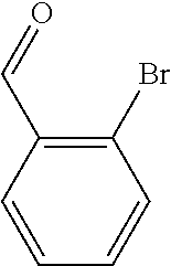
BrC1=C(C=O)C=CC=C1
